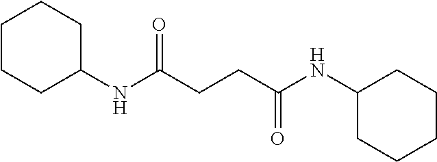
C1CCC(NC(CCC(NC2CCCCC2)=O)=O)CC1
